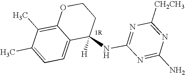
C1(NC2=NC([CH2CH3])=NC(N)=N2)([H])CCOC2=C(C)C(C)=CC=C12
